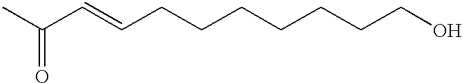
C(C=CCCCCCCCO)(C)=O
